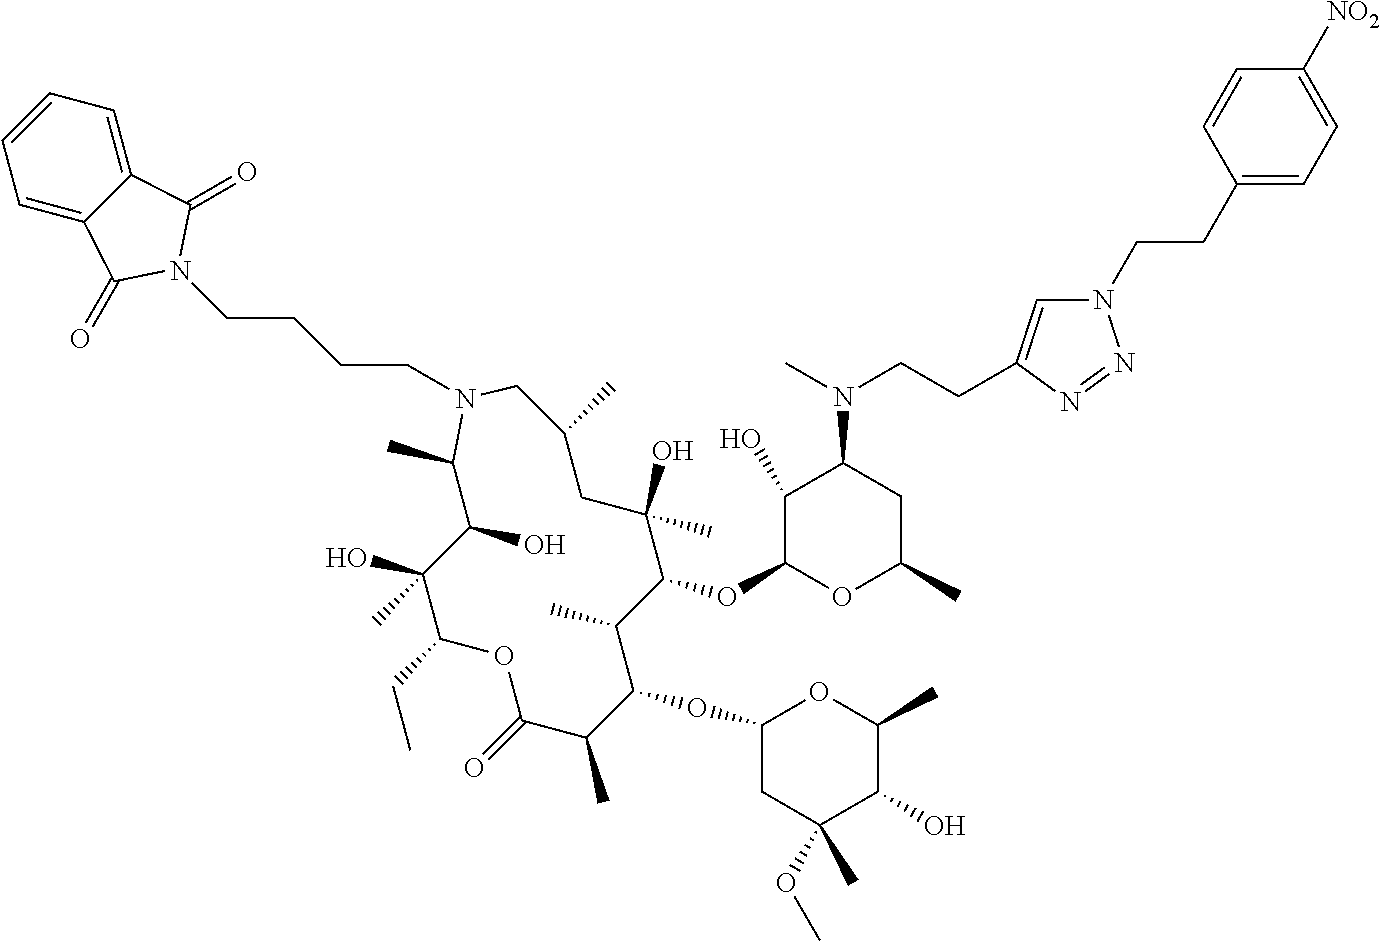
C1(O)C(OC2C(C)C(OC3CC(OC)(C)C(O)C(C)O3)C(C)C(=O)OC(CC)C(O)(C)C(O)C(C)N(CCCCN3C(=O)C4=CC=CC=C4C3=O)CC(C)CC2(O)C)OC(C)CC1N(C)CCC1=CN(CCC2=CC=C([NO2])C=C2)N=N1
